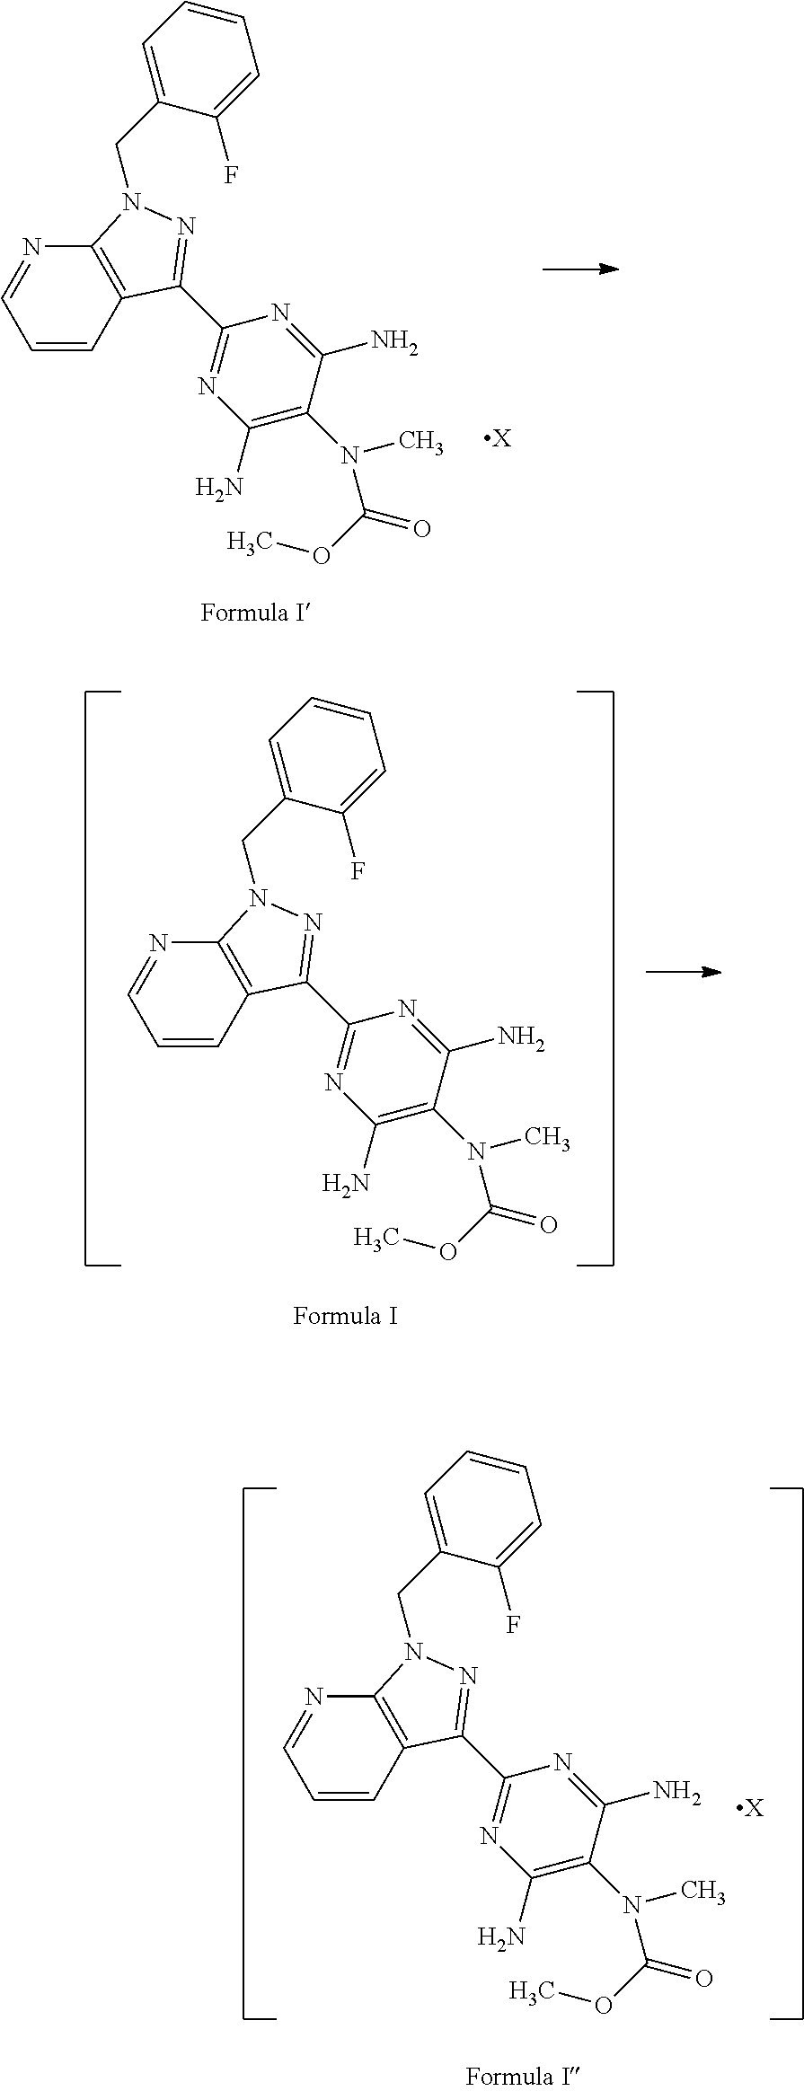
C1=CC2=C(N=C1)N(CC1=CC=CC=C1F)N=C2C1=NC(N)=C(N(C)C(OC)=O)C(N)=N1.[X].C1=CC2=C(N=C1)N(CC1=CC=CC=C1F)N=C2C1=NC(N)=C(N(C)C(OC)=O)C(N)=N1.C1=CC2=C(N=C1)N(CC1=CC=CC=C1F)N=C2C1=NC(N)=C(N(C)C(OC)=O)C(N)=N1.[X]
